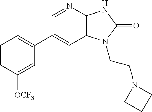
C1(C2=CC=CC([OCF3])=C2)=CC2=C(N=C1)NC(=O)N2CCN1CCC1
